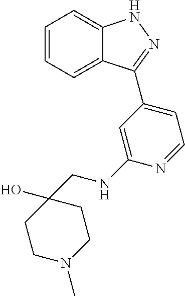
C1=CC=C2C(=C1)NN=C2C1=CC=NC(NCC2(O)CCN(C)CC2)=C1
